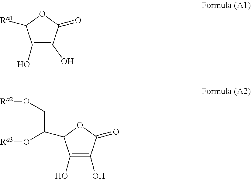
C1(O)=C(O)C(=O)OC1[Ra1].C1(O)=C(O)C(=O)OC1C(O[Ra3])CO[Ra2]
